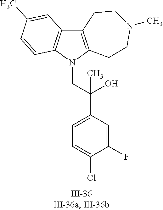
N1(CC(C2=CC=C(Cl)C(F)=C2)(O)C)C2=C(C3=C1C=CC(C)=C3)CCN(C)CC2
